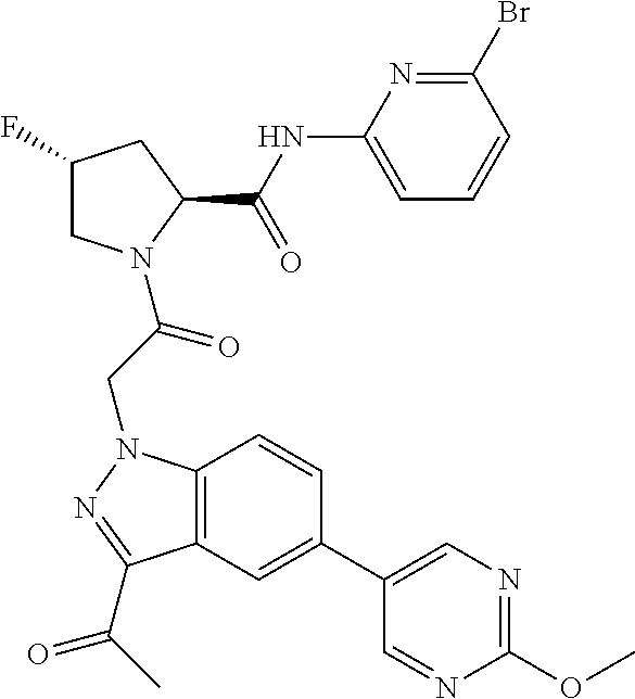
BrC1=NC(NC(C2CC(F)CN2C(CN2C3=C(C(C(C)=O)=N2)C=C(C2=CN=C(OC)N=C2)C=C3)=O)=O)=CC=C1
